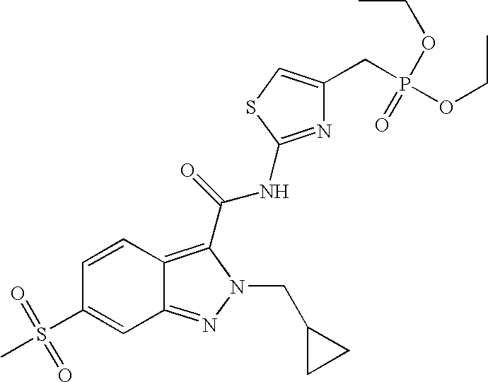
C12=NN(CC3CC3)C(C(NC3=NC(CP(OCC)(OCC)=O)=CS3)=O)=C1C=CC(S(C)(=O)=O)=C2
